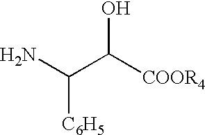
NC(C([COOR4])O)[C6H5]
